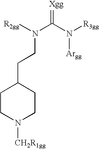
C1CN([CH2R1gg])CCC1CCN(C(N([Argg])[R3gg])=[Xgg])[R2gg]
